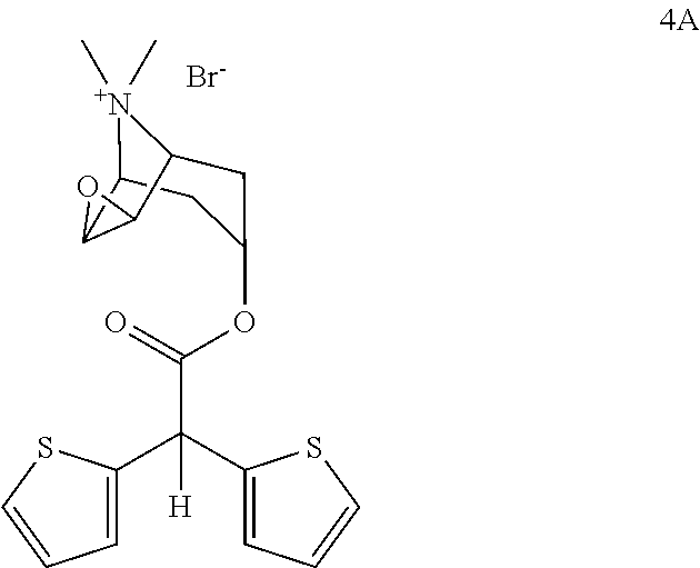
[N+]1(C)(C)C2CC(OC(C(C3=CC=CS3)(C3=CC=CS3)[H])=O)CC1C1C2O1.[Br-]
